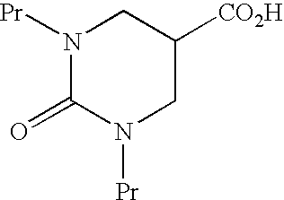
N1([Pr])C(=O)N([Pr])CC([CO2H])C1
